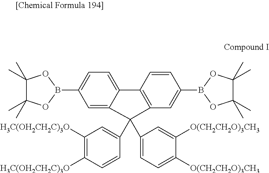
C1(C)(C)C(C)(C)OB(C2=CC=C3C(=C2)C(C2=CC([H3C(OH2CH2C)3O])=C([H3C(OH2CH2C)3O])C=C2)(C2=CC=C([O(CH2CH2O)3CH3])C([O(CH2CH2O)3CH3])=C2)C2=C3C=CC(B3OC(C)(C)C(C)(C)O3)=C2)O1
